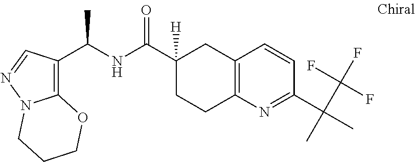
C1=CC2=C(N=C1C(C(F)(F)F)(C)C)CCC(C(NC(C1=C3N(N=C1)CCCO3)C)=O)([H])C2
